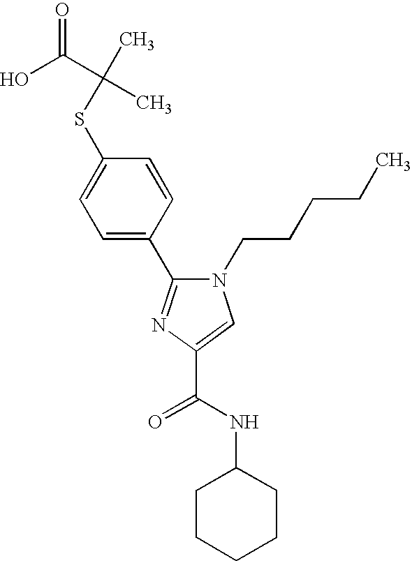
S(C1=CC=C(C2=NC(C(NC3CCCCC3)=O)=CN2CCCCC)C=C1)C(C)(C(O)=O)C
